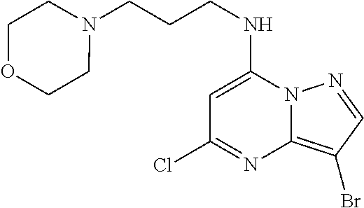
C1=C(NCCCN2CCOCC2)N2C(=C(Br)C=N2)N=C1Cl
